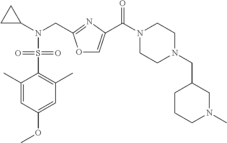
N(CC1=NC(C(=O)N2CCN(CC3CCCN(C)C3)CC2)=CO1)(S(=O)(=O)C1=C(C)C=C(OC)C=C1C)C1CC1
